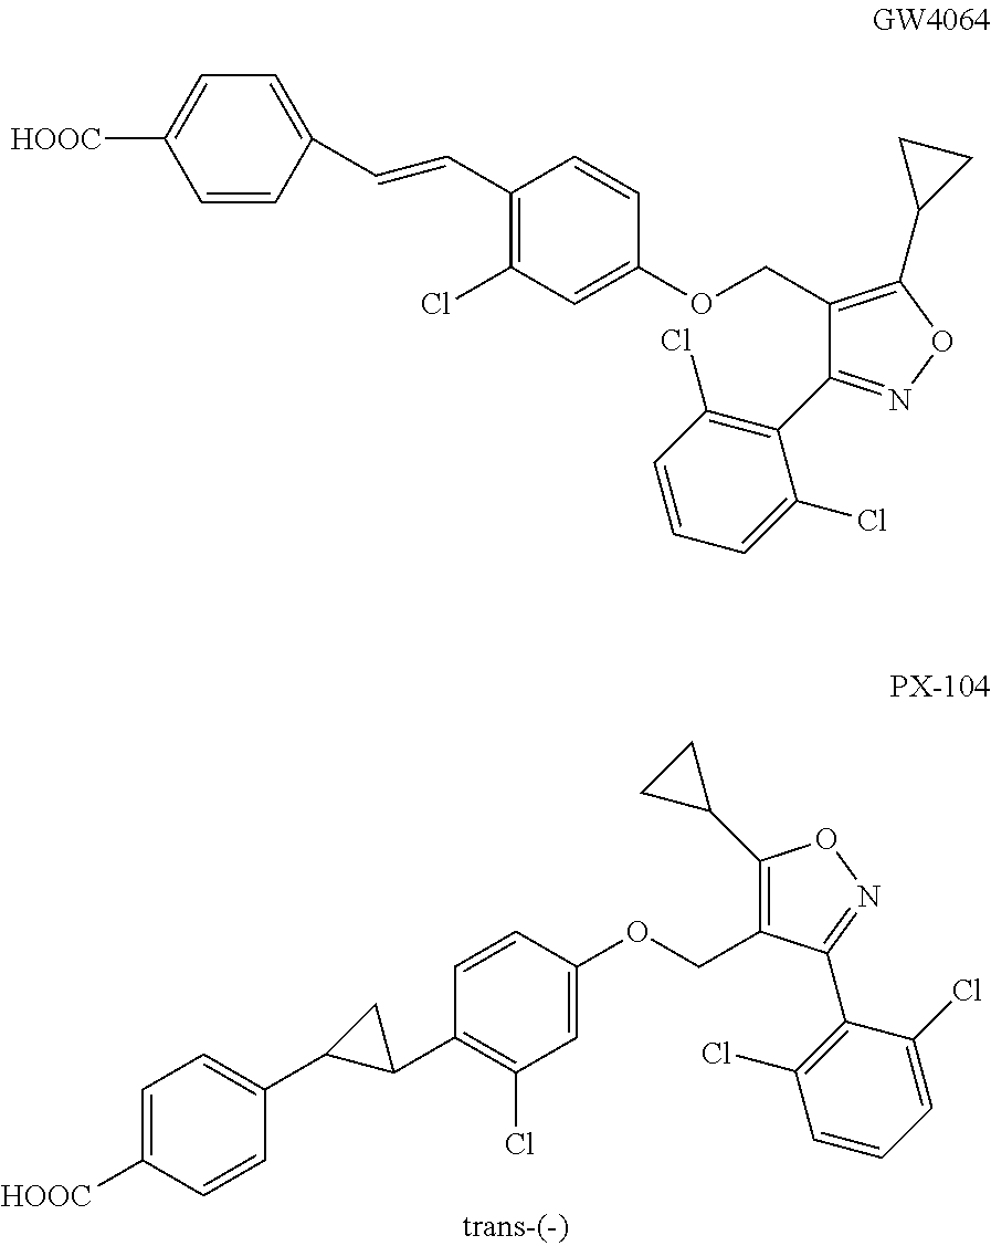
C1=C([HOOC])C=CC(C2C(C3=C(Cl)C=C(OCC4=C(C5CC5)ON=C4C4=C(Cl)C=CC=C4Cl)C=C3)C2)=C1.C1=CC(C=CC2=C(Cl)C=C(OCC3=C(C4CC4)ON=C3C3=C(Cl)C=CC=C3Cl)C=C2)=CC=C1[HOOC]
